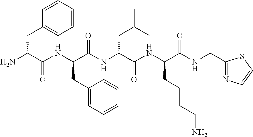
C1(CC(NC(C(N)CC2=CC=CC=C2)=O)C(NC(C(NC(CCCCN)C(=O)NCC2=NC=CS2)=O)CC(C)C)=O)=CC=CC=C1
